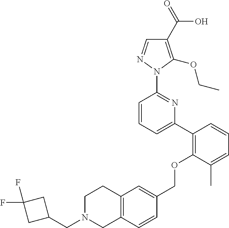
C1(C2=C(OCC3=CC4=C(C=C3)CN(CC3CC(F)(F)C3)CC4)C(C)=CC=C2)=CC=CC(N2N=CC(C(=O)O)=C2OCC)=N1
